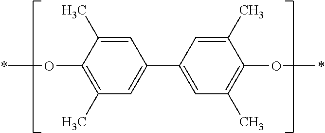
C1(C)=C(O*)C(C)=CC(C2=CC(C)=C(O*)C(C)=C2)=C1
